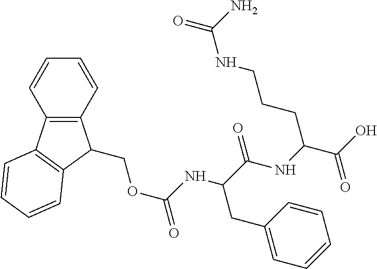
C1=CC2=C(C=C1)C(COC(NC(C(NC(C(O)=O)CCCNC(=O)N)=O)CC1=CC=CC=C1)=O)C1=C2C=CC=C1
